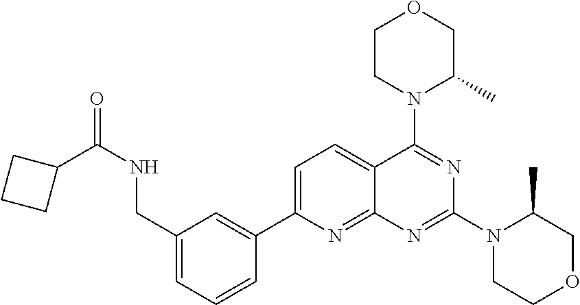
C1(CNC(C2CCC2)=O)=CC=CC(C2=CC=C3C(=N2)N=C(N2CCOCC2C)N=C3N2C(C)COCC2)=C1
